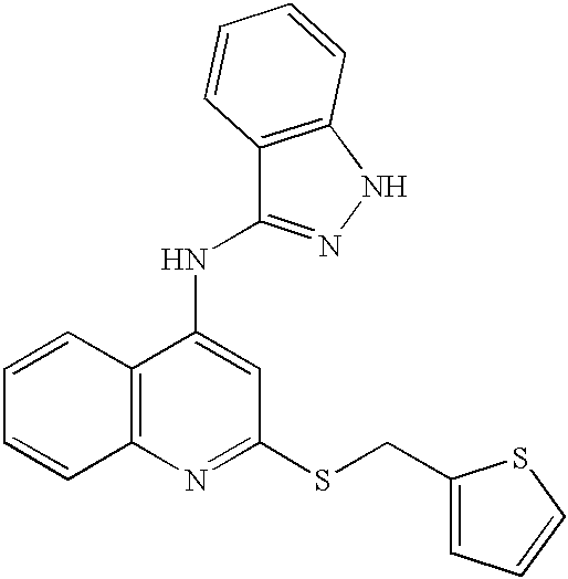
C12=C(N=C(SCC3=CC=CS3)C=C1NC1=NNC3=C1C=CC=C3)C=CC=C2
